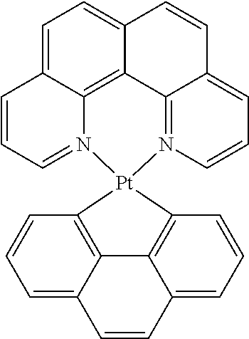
C1=C2C3=C4C(=C1)C=CC1=CC=CN(=C41)[Pt]1(N3=CC=C2)C2=C3C(=CC=C2)C=CC2=CC=CC1=C32
